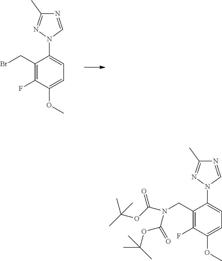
C1(CBr)=C(F)C(OC)=CC=C1N1C=NC(C)=N1.C1(CN(C(OC(C)(C)C)=O)C(OC(C)(C)C)=O)=C(F)C(OC)=CC=C1N1C=NC(C)=N1
